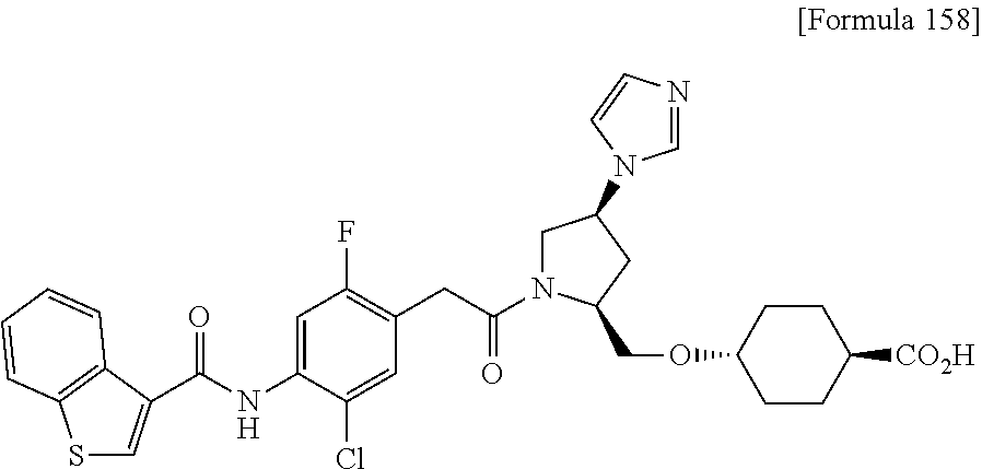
S1C=C(C(NC2=CC(F)=C(CC(=O)N3CC(N4C=NC=C4)CC3COC3CCC([CO2H])CC3)C=C2Cl)=O)C2=C1C=CC=C2
